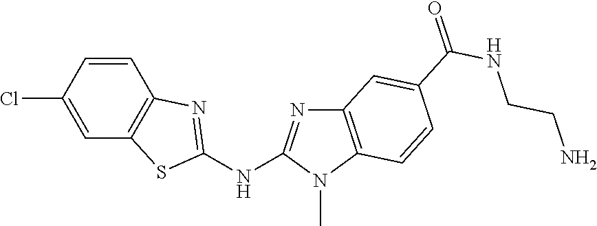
ClC1=CC2=C(C=C1)N=C(NC1=NC3=C(N1C)C=CC(C(NCCN)=O)=C3)S2
